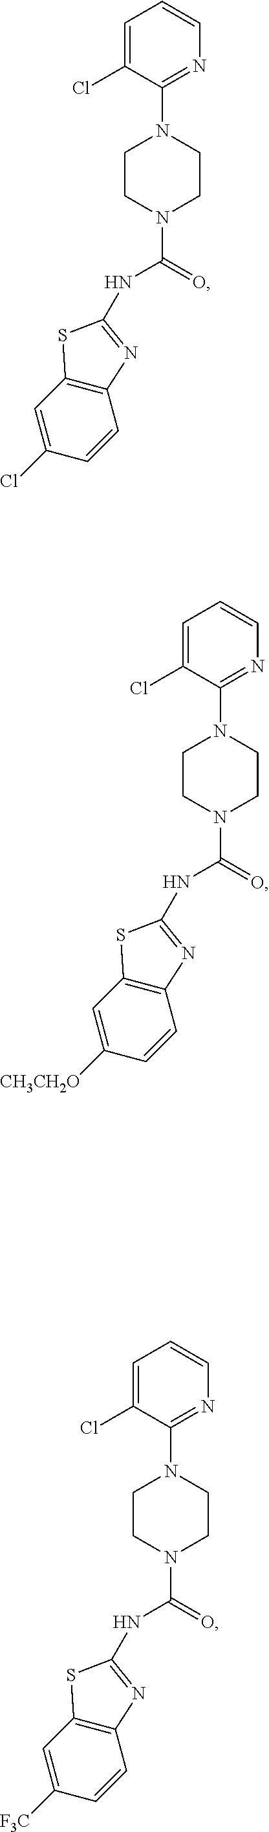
ClC1=CC2=C(C=C1)N=C(NC(=O)N1CCN(C3=NC=CC=C3Cl)CC1)S2.[CH3CH2O]C1=CC2=C(C=C1)N=C(NC(=O)N1CCN(C3=NC=CC=C3Cl)CC1)S2.[F3C]C1=CC2=C(C=C1)N=C(NC(=O)N1CCN(C3=NC=CC=C3Cl)CC1)S2
